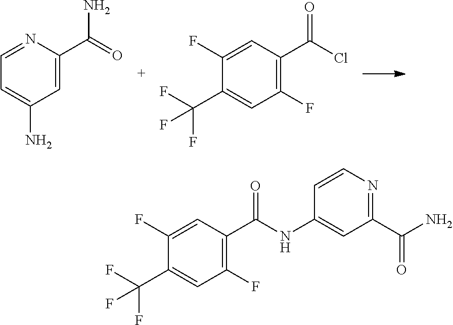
C1=C(C(=O)N)N=CC=C1N.C1(F)=C(C(Cl)=O)C=C(F)C(C(F)(F)F)=C1.C1(F)=C(C(NC2=CC(C(N)=O)=NC=C2)=O)C=C(F)C(C(F)(F)F)=C1
